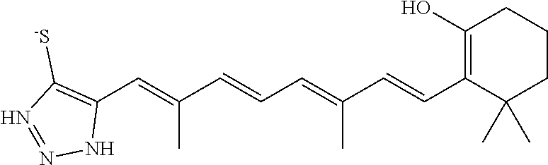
C1(O)=C(C=CC(=CC=CC(=CC2=C([-S])N=NN2)C)C)C(C)(C)CCC1
